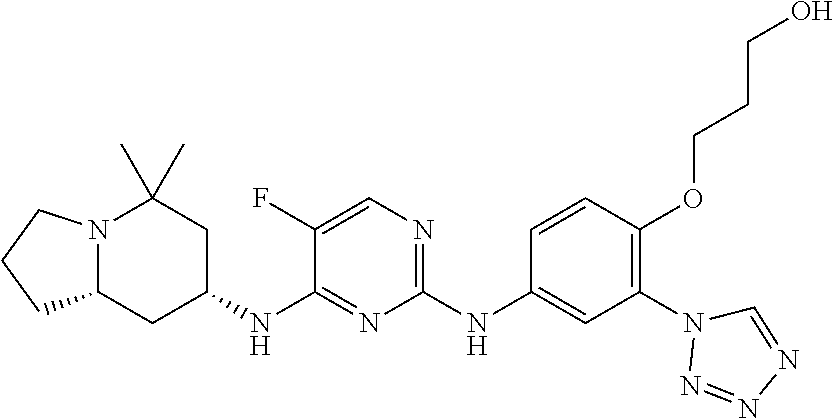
N12C(CC(NC3=NC(NC4=CC(N5N=NN=C5)=C(OCCCO)C=C4)=NC=C3F)CC1(C)C)CCC2
